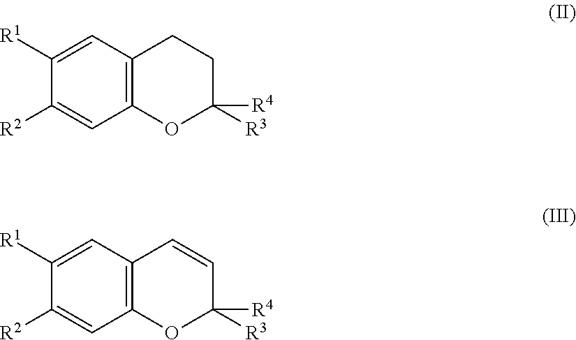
C12=C(C=C([R1])C([R2])=C1)CCC([R4])([R3])O2.C12=C(C=C([R1])C([R2])=C1)C=CC([R4])([R3])O2
